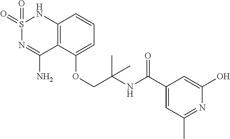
C12=C(C(OCC(NC(C3=CC(C)=NC(O)=C3)=O)(C)C)=CC=C1)C(N)=NS(=O)(=O)N2
